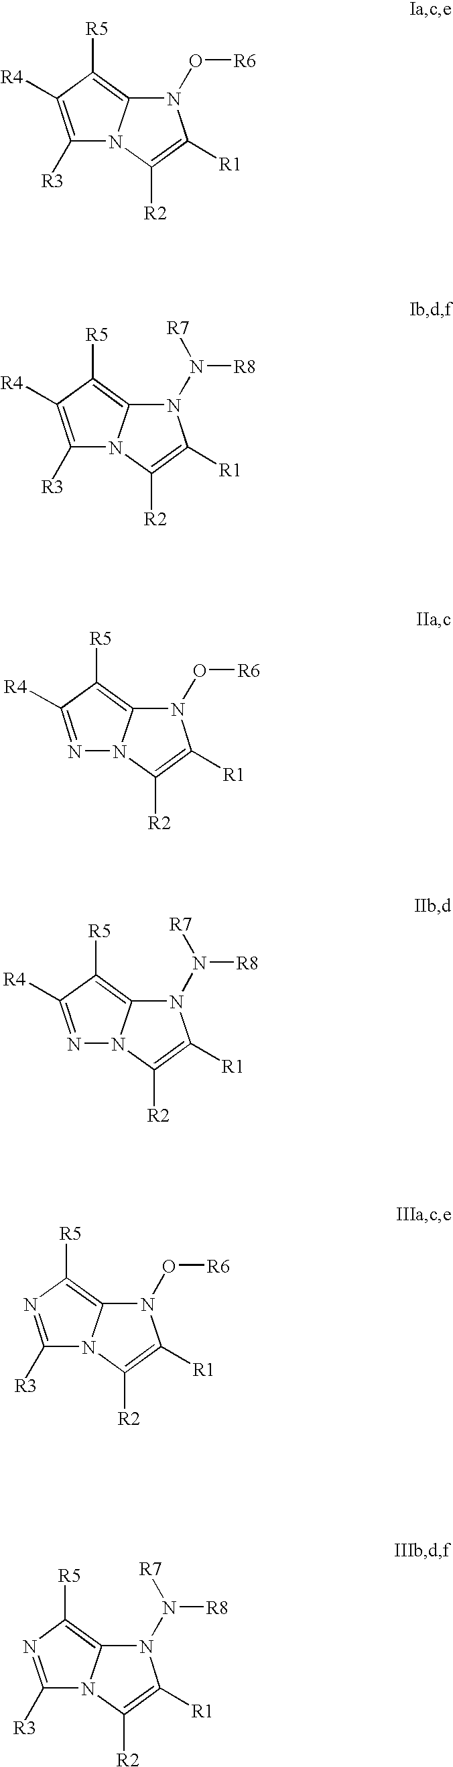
C1([R3])=C([R4])C([R5])=C2N1C([R2])=C([R1])N2O[R6].C1([R3])=C([R4])C([R5])=C2N1C([R2])=C([R1])N2N([R8])[R7].N1=C([R4])C([R5])=C2N1C([R2])=C([R1])N2O[R6].N1=C([R4])C([R5])=C2N1C([R2])=C([R1])N2N([R8])[R7].C1([R3])=NC([R5])=C2N1C([R2])=C([R1])N2O[R6].C1([R3])=NC([R5])=C2N1C([R2])=C([R1])N2N([R8])[R7]
